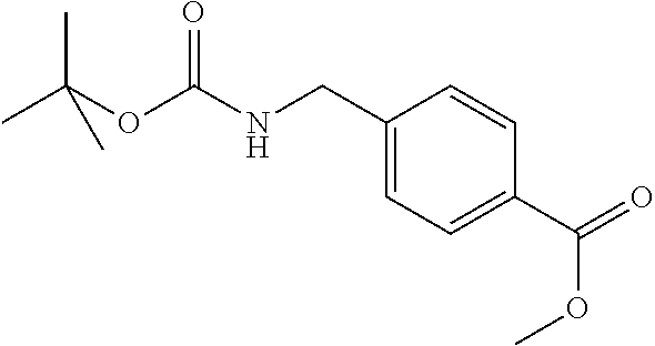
C1(CNC(OC(C)(C)C)=O)=CC=C(C(=O)OC)C=C1
